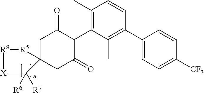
C1C2(CC(=O)C(C3=C(C)C=CC(C4=CC=C([CF3])C=C4)=C3C)C1=O)[R5][R8][X]C2([R6])[R7]
